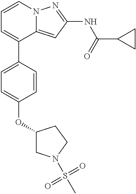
C1=CC=C(C2=CC=C(OC3CN(S(C)(=O)=O)CC3)C=C2)C2=CC(NC(C3CC3)=O)=NN12
